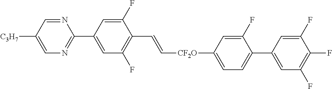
C1(C2=NC=C([C3H7])C=N2)=CC(F)=C(C=C[CF2O]C2=CC=C(C3=CC(F)=C(F)C(F)=C3)C(F)=C2)C(F)=C1
